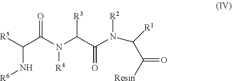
C(C(N(C(C(N(C([R1])C([Resin])=O)[R2])=O)[R3])[R4])=O)([R5])N[R6]
